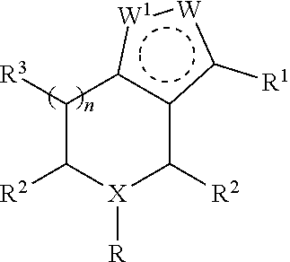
C1([R3])C([R2])[X]([R])C([R2])c2c1[W1]:[W]c2[R1]
